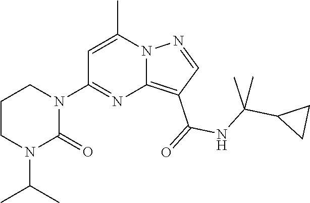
C12=C(C(=O)NC(C3CC3)(C)C)C=NN1C(C)=CC(N1CCCN(C(C)C)C1=O)=N2
